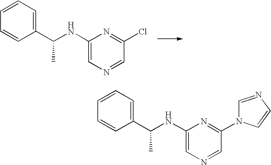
C1(C(NC2=CN=CC(Cl)=N2)C)=CC=CC=C1.C1(C(NC2=CN=CC(N3C=NC=C3)=N2)C)=CC=CC=C1
